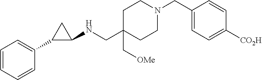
C1C(CNC2CC2C2=CC=CC=C2)(C[OMe])CCN(CC2=CC=C([CO2H])C=C2)C1
